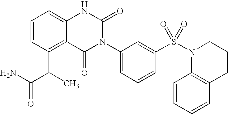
C1=CC(C(C(N)=O)C)=C2C(=C1)NC(=O)N(C1=CC=CC(S(N3CCCC4=C3C=CC=C4)(=O)=O)=C1)C2=O
